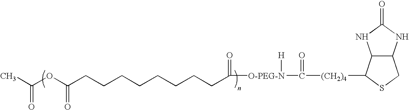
C12C(NC(=O)N1)CSC2[(CH2)4]C(=O)[O-PEG-N]([H])C(CCCCCCCCC(OC(C)=O)=O)=O
